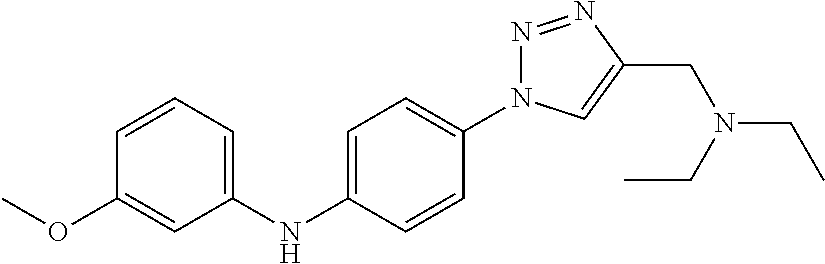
C1(NC2=CC=C(N3N=NC(CN(CC)CC)=C3)C=C2)=CC=CC(OC)=C1
